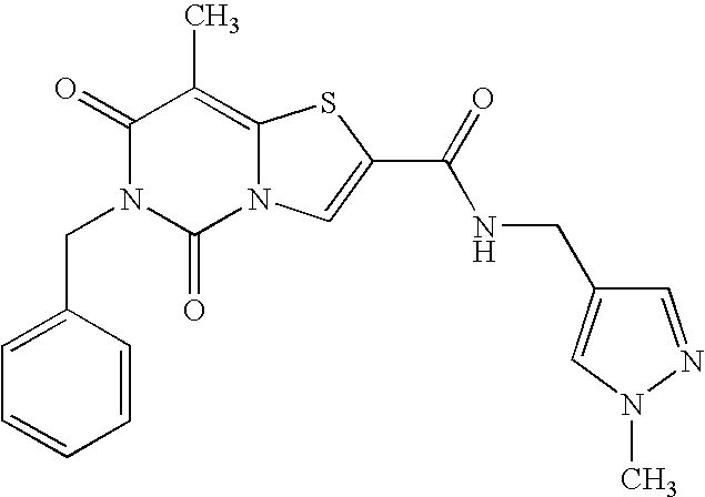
C1(=O)N(CC2=CC=CC=C2)C(=O)N2C(=C1C)SC(C(=O)NCC1=CN(C)N=C1)=C2
